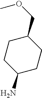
C1CC(N)CCC1COC
